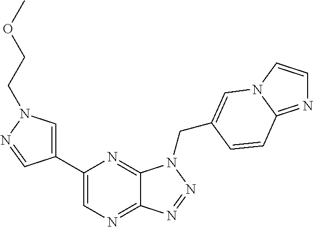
C1=C(C2=CN=C3C(=N2)N(CC2=CN4C=CN=C4C=C2)N=N3)C=NN1CCOC
